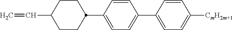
C1CC(C2=CC=C(C3=CC=C([CmH2m+1])C=C3)C=C2)CCC1C=C
